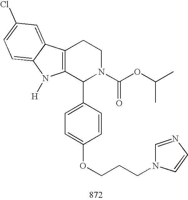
C12=C(C(C3=CC=C(OCCCN4C=NC=C4)C=C3)N(C(OC(C)C)=O)CC1)N([H])C1=CC=C(Cl)C=C21
